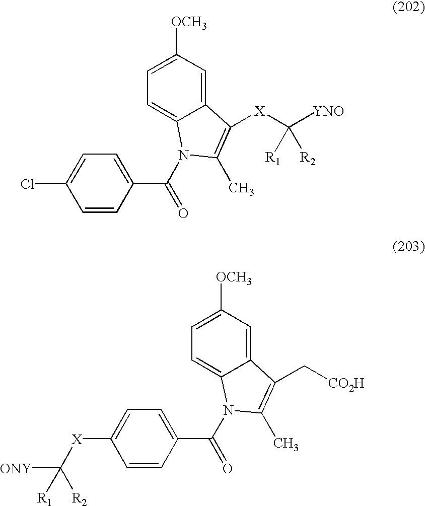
C1=CC(C(=O)N2C3=CC=C([OCH3])C=C3C([X]C([YNO])([R1])[R2])=C2C)=CC=C1Cl.C1=CC(C(=O)N2C3=CC=C([OCH3])C=C3C(C[CO2H])=C2C)=CC=C1[X]C([ONY])([R1])[R2]
